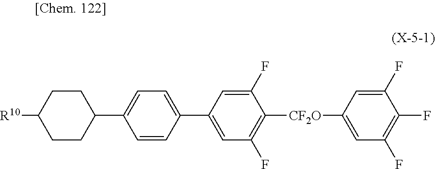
C1=CC(C2CCC([R10])CC2)=CC=C1C1=CC(F)=C([CF2O]C2=CC(F)=C(F)C(F)=C2)C(F)=C1
